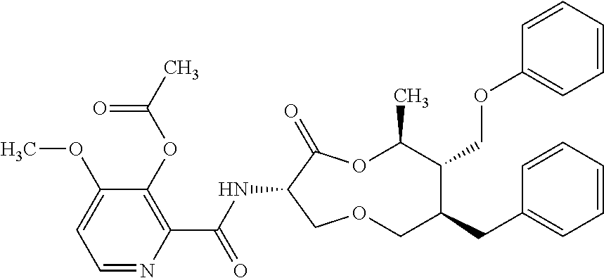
C1(OC)=CC=NC(C(NC2C(=O)OC(C)C(COC3=CC=CC=C3)C(CC3=CC=CC=C3)COC2)=O)=C1OC(C)=O
